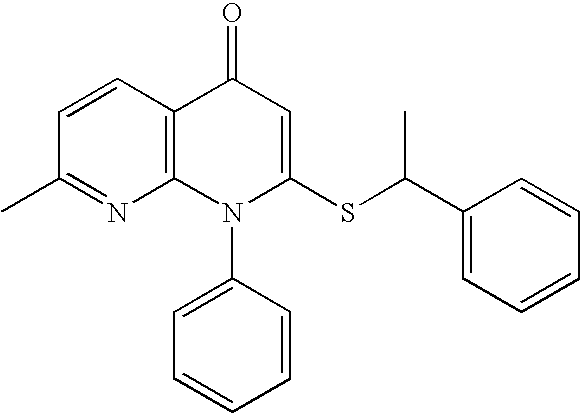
C1(C)=NC2=C(C=C1)C(=O)C=C(SC(C1=CC=CC=C1)C)N2C1=CC=CC=C1
